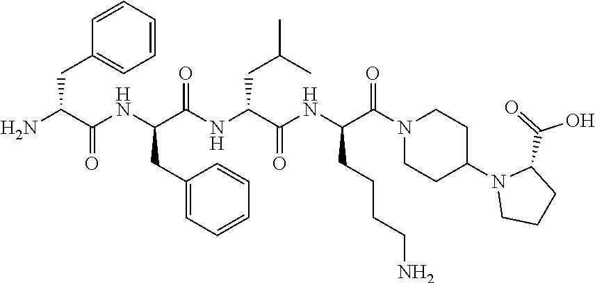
C1=CC(CC(N)C(NC(C(NC(C(NC(C(N2CCC(N3CCCC3C(=O)O)CC2)=O)CCCCN)=O)CC(C)C)=O)CC2=CC=CC=C2)=O)=CC=C1
